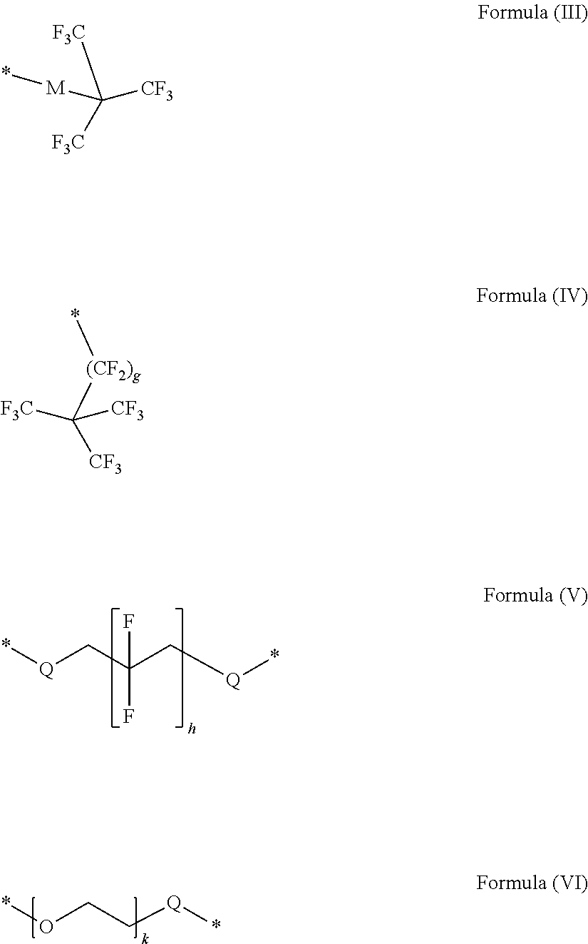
[Q](CC(C[Q]*)(F)F)*.O(CC[Q]*)*.C([CF3])([F3C])([F3C])[M]*.C([(CF2)g]*)([F3C])([CF3])[CF3]
